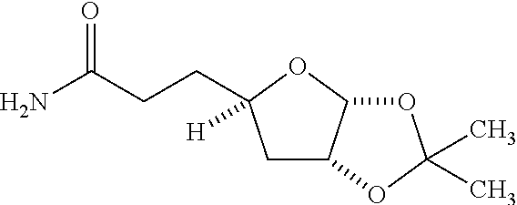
C1C2C(OC1(CCC(N)=O)[H])OC(C)(C)O2
